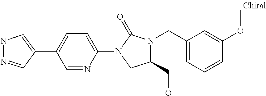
N1N=CC(C2=CC=C(N3C(=O)N(CC4=CC=CC(OC)=C4)C(CO)C3)N=C2)=C1
